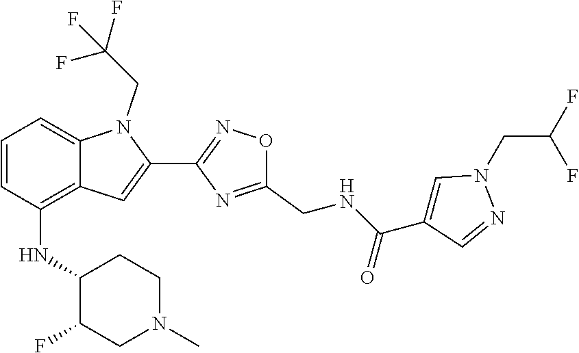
C1=CC(NC2C(F)CN(C)CC2)=C2C(=C1)N(CC(F)(F)F)C(C1=NOC(CNC(C3=CN(CC(F)F)N=C3)=O)=N1)=C2
